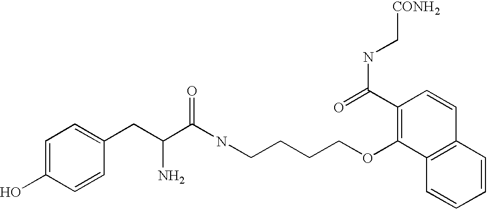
C1(CC(C(NCCCCOC2=C(C(=O)NC[CONH2])C=CC3=C2C=CC=C3)=O)N)=CC=C(O)C=C1
